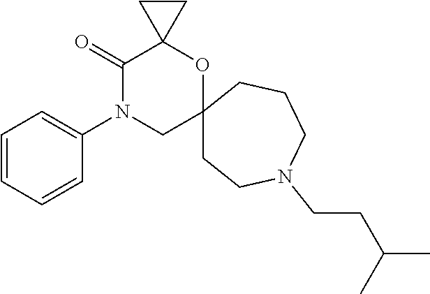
C1=CC=CC(N2C(=O)C3(OC4(C2)CCN(CCC(C)C)CCC4)CC3)=C1
